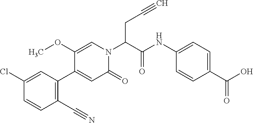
ClC1=CC(C2=CC(=O)N(C(C(NC3=CC=C(C(O)=O)C=C3)=O)CC#C)C=C2OC)=C(C#N)C=C1
